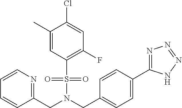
C1(C)=CC(S(=O)(=O)N(CC2=CC=C(C3=NN=NN3)C=C2)CC2=NC=CC=C2)=C(F)C=C1Cl
